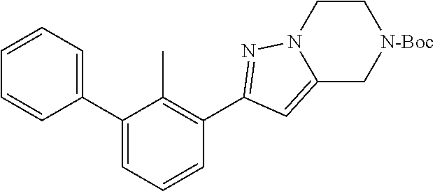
C1(C2=CC=CC(C3=NN4C(=C3)C[N-Boc]CC4)=C2C)=CC=CC=C1
